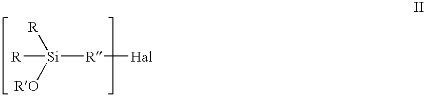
[Si]([R])([R])([RO])[R][Hal]
